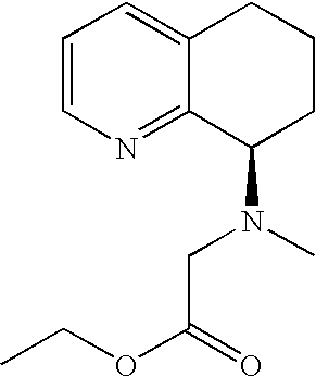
C1=CN=C2C(=C1)CCCC2N(CC(=O)OCC)C
